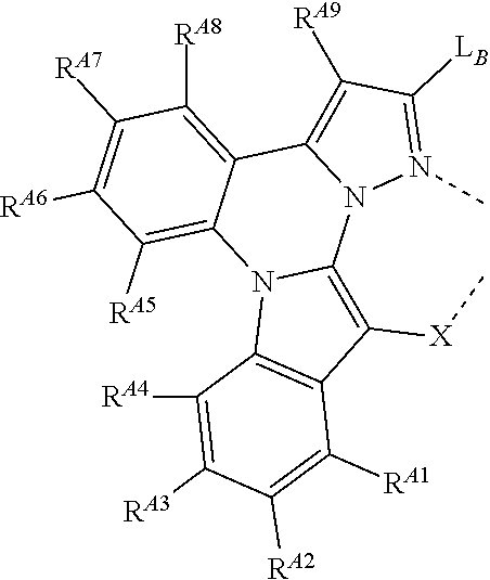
C1([RA7])=C([RA6])C([RA5])=C2C(=C1[RA8])C1=C([RA9])C([LB])=N(C)N1C1=C([X]C)C3=C(N21)C([RA4])=C([RA3])C([RA2])=C3[RA1]
